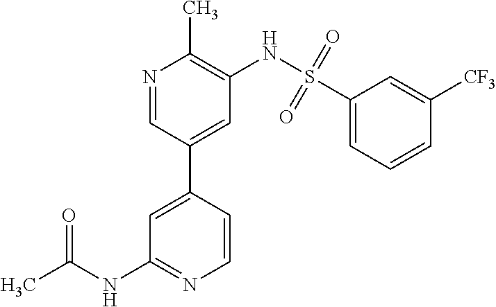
C1=C(C2=CC(NS(C3=CC=CC([CF3])=C3)(=O)=O)=C(C)N=C2)C=CN=C1NC(C)=O
